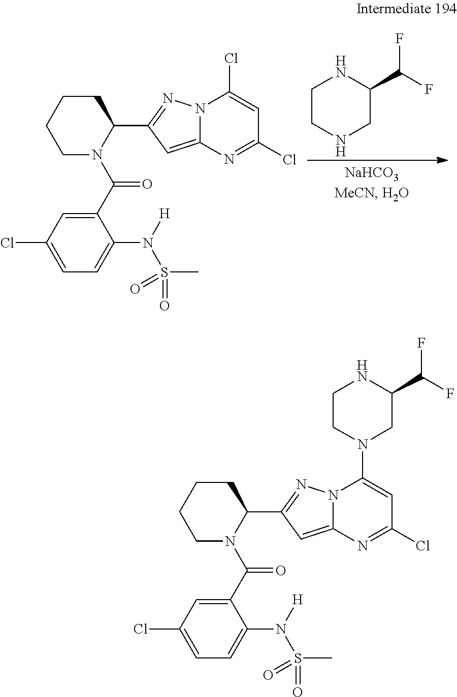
C1CCCN(C(C2=CC(Cl)=CC=C2N(S(C)(=O)=O)[H])=O)C1C1=NN2C(=C1)N=C(Cl)C=C2Cl.C1CNCC(C(F)F)N1.C1CCCN(C(C2=CC(Cl)=CC=C2N(S(C)(=O)=O)[H])=O)C1C1=NN2C(=C1)N=C(Cl)C=C2N1CC(C(F)F)NCC1
